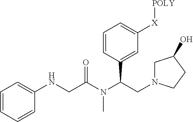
C1=CC=CC(NCC(N(C(CN2CC(O)CC2)C2=CC([X][POLY])=CC=C2)C)=O)=C1
